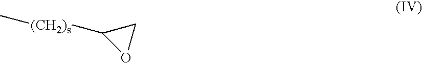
[(CH2)s](C)C1OC1
